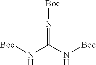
[Boc]NC(N[Boc])=N[Boc]
